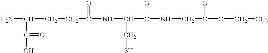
NC(C(O)=O)CCC(NC(CS)C(=O)NCC(OCC)=O)=O
